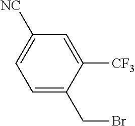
C1=C(CBr)C([CF3])=CC([NC])=C1
